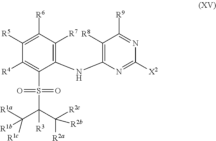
C1([R6])=C([R5])C([R4])=C(S(C(C([R2c])([R2a])[R2b])(C([R1a])([R1c])[R1b])[R3])(=O)=O)C(NC2=C([R8])C([R9])=NC([X2])=N2)=C1[R7]
